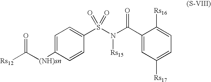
C1(C(N(S(C2=CC=C([(NH)sn]C([Rs12])=O)C=C2)(=O)=O)[Rs15])=O)=CC([Rs17])=CC=C1[Rs16]
